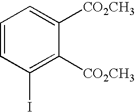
C1=CC(I)=C([CO2CH3])C([CO2CH3])=C1
